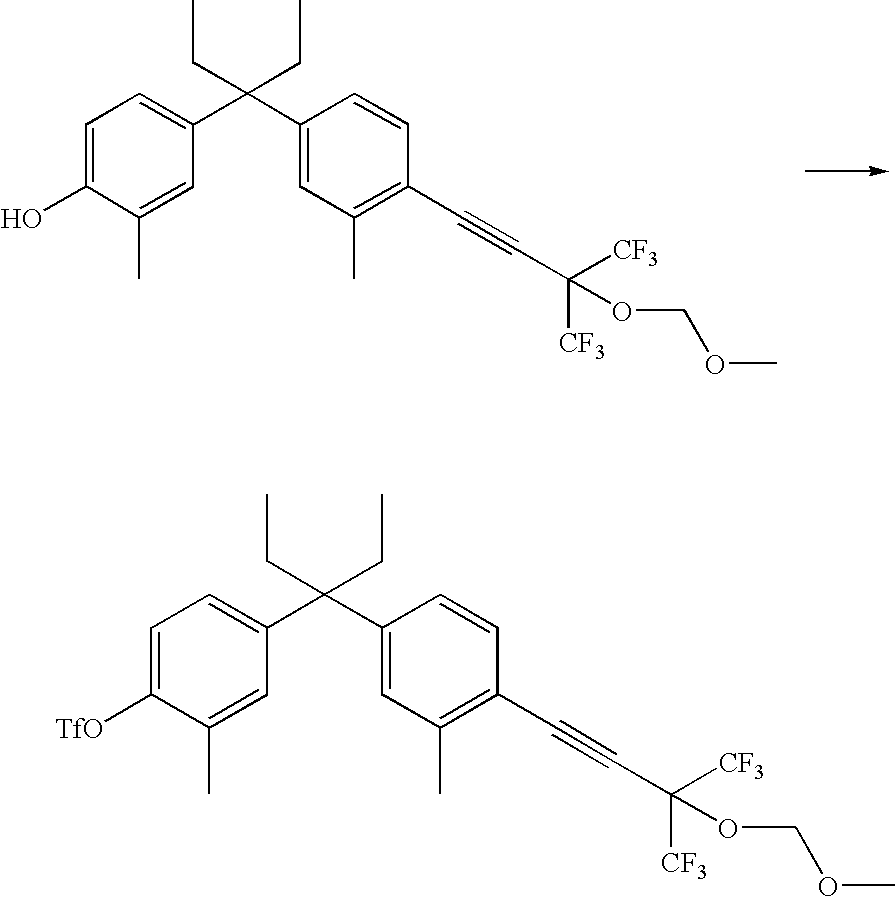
C1=C(O)C(C)=CC(C(C2=CC(C)=C(C#CC([CF3])([CF3])OCOC)C=C2)(CC)CC)=C1.C1=C([TfO])C(C)=CC(C(C2=CC(C)=C(C#CC([CF3])([CF3])OCOC)C=C2)(CC)CC)=C1
